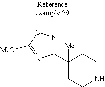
C1(C2=NOC([MeO])=N2)([Me])CCNCC1
